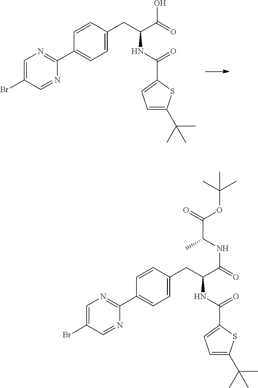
C1(C2=NC=C(Br)C=N2)=CC=C(CC(C(NC(C(=O)OC(C)(C)C)C)=O)NC(C2=CC=C(C(C)(C)C)S2)=O)C=C1.C1(C2=NC=C(Br)C=N2)=CC=C(CC(C(O)=O)NC(C2=CC=C(C(C)(C)C)S2)=O)C=C1
